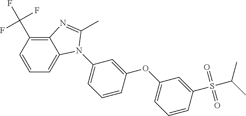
C(C1=C2C(=CC=C1)N(C1=CC=CC(OC3=CC=CC(S(C(C)C)(=O)=O)=C3)=C1)C(C)=N2)(F)(F)F
